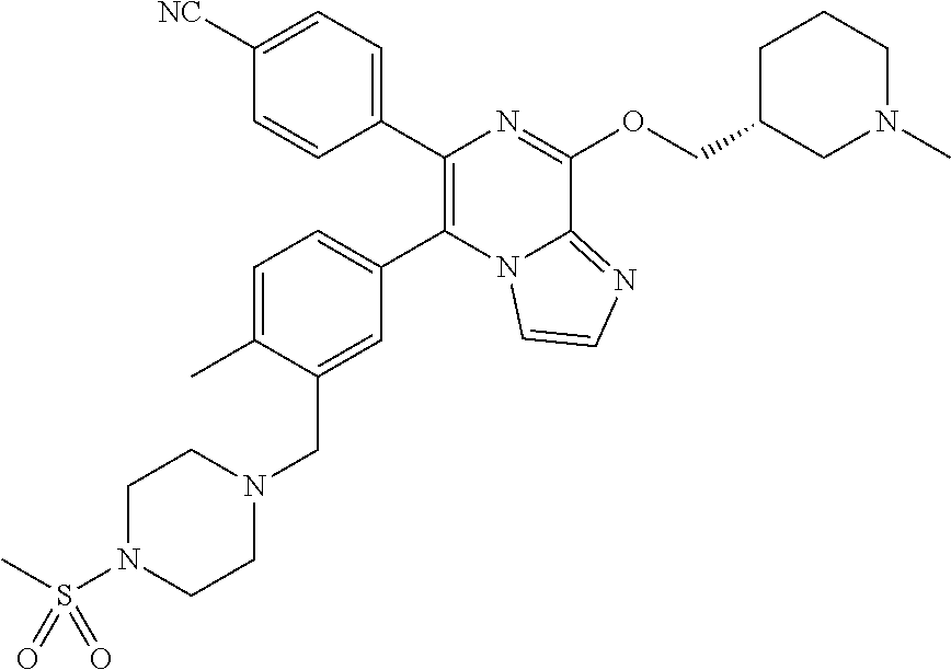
C1([NC])=CC=C(C2=C(C3=CC=C(C)C(CN4CCN(S(=O)(C)=O)CC4)=C3)N3C(=NC=C3)C(OCC3CN(C)CCC3)=N2)C=C1
